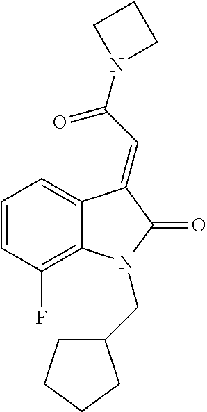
C1=C2C(=C(F)C=C1)N(CC1CCCC1)C(=O)C2=CC(=O)N1CCC1
